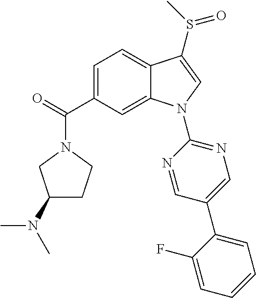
C1=C(C(=O)N2CCC(N(C)C)C2)C=C2C(=C1)C(S(=O)C)=CN2C1=NC=C(C2=CC=CC=C2F)C=N1
